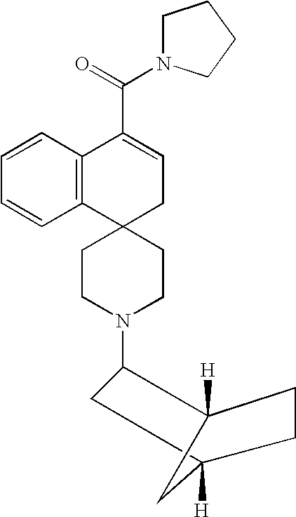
C12(CCN(C3CC4([H])CCC3([H])C4)CC1)CC=C(C(=O)N1CCCC1)C1=C2C=CC=C1
